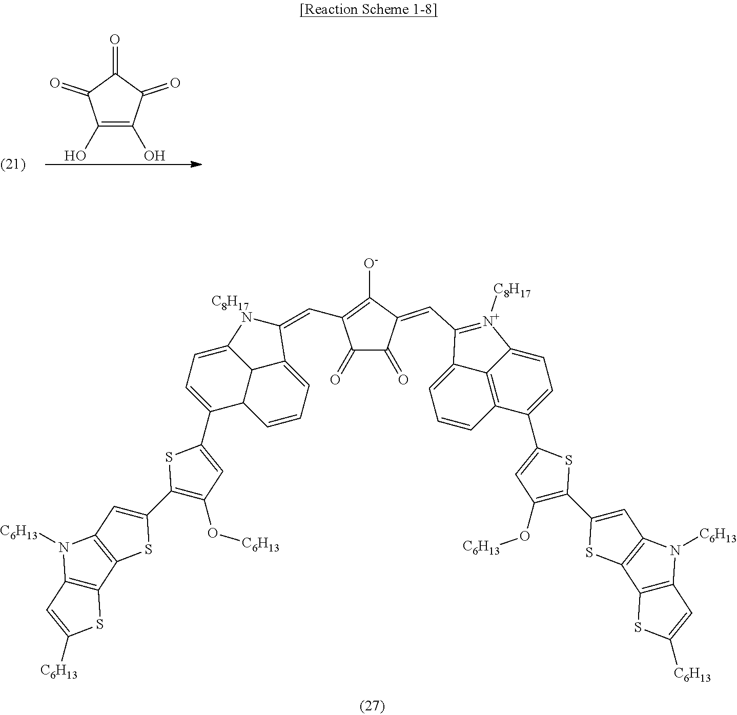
C1(O)=C(O)C(=O)C(=O)C1=O.[C8H17].C12C3C=CC=C1C(=CC1=C([O-])C(=CC4=[N+]([C8H17])C5=CC=C(C6=CC(O[C6H13])=C(C7=CC8=C(S7)C7=C(N8[C6H13])C=C([C6H13])S7)S6)C6=C5C4=CC=C6)C(=O)C1=O)NC2=CC=C3C1=CC(O[C6H13])=C(C2=CC3=C(S2)C2=C(N3[C6H13])C=C([C6H13])S2)S1
